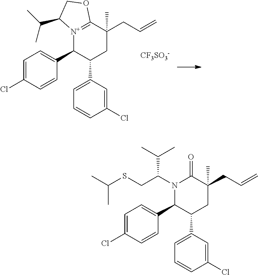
C1=C(Cl)C=CC(C2C(C3=CC=CC(Cl)=C3)CC(CC=C)(C)C(=O)N2C(CSC(C)C)C(C)C)=C1.C1=C(Cl)C=CC(C2C(C3=CC=CC(Cl)=C3)CC(CC=C)(C)C3=[N+]2C(C(C)C)CO3)=C1.[CF3SO3-]
